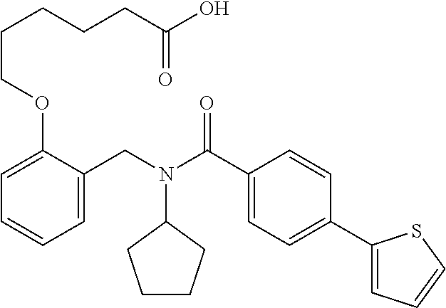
C1=C(CN(C(C2=CC=C(C3=CC=CS3)C=C2)=O)C2CCCC2)C(OCCCCCC(O)=O)=CC=C1
